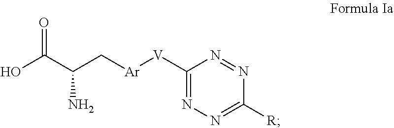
N1=C([V][Ar]CC(C(O)=O)N)N=NC([R])=N1
